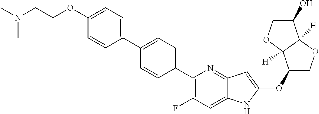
C1(OC2=CC3=NC(C4=CC=C(C5=CC=C(OCCN(C)C)C=C5)C=C4)=C(F)C=C3N2)COC2([H])C1([H])OCC2O
